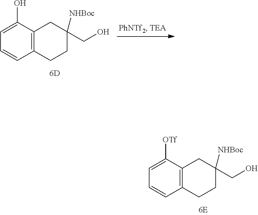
C12=C(C([OTf])=CC=C1)CC(CO)([NHBoc])CC2.C12=C(C(O)=CC=C1)CC(CO)([NHBoc])CC2
